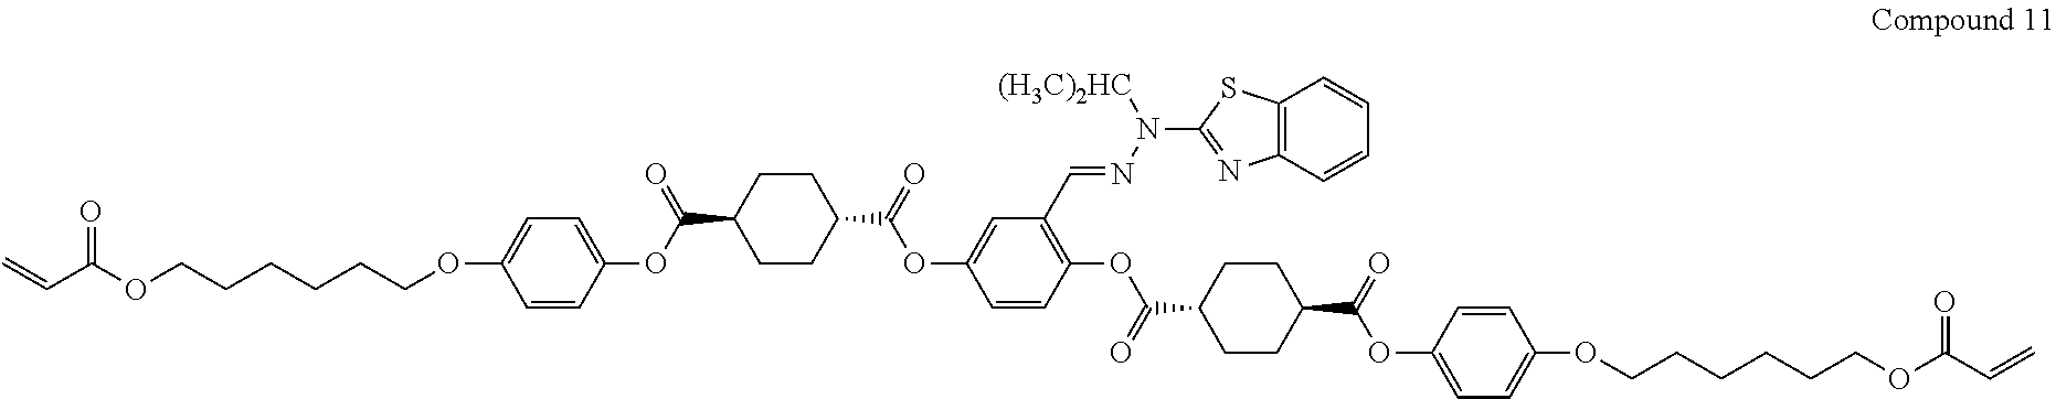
C12=C(C=CC=C1)SC(N(N=CC1=C(OC(C3CCC(C(=O)OC4=CC=C(OCCCCCCOC(C=C)=O)C=C4)CC3)=O)C=CC(OC(C3CCC(C(OC4=CC=C(OCCCCCCOC(C=C)=O)C=C4)=O)CC3)=O)=C1)[(H3C)2HC])=N2
